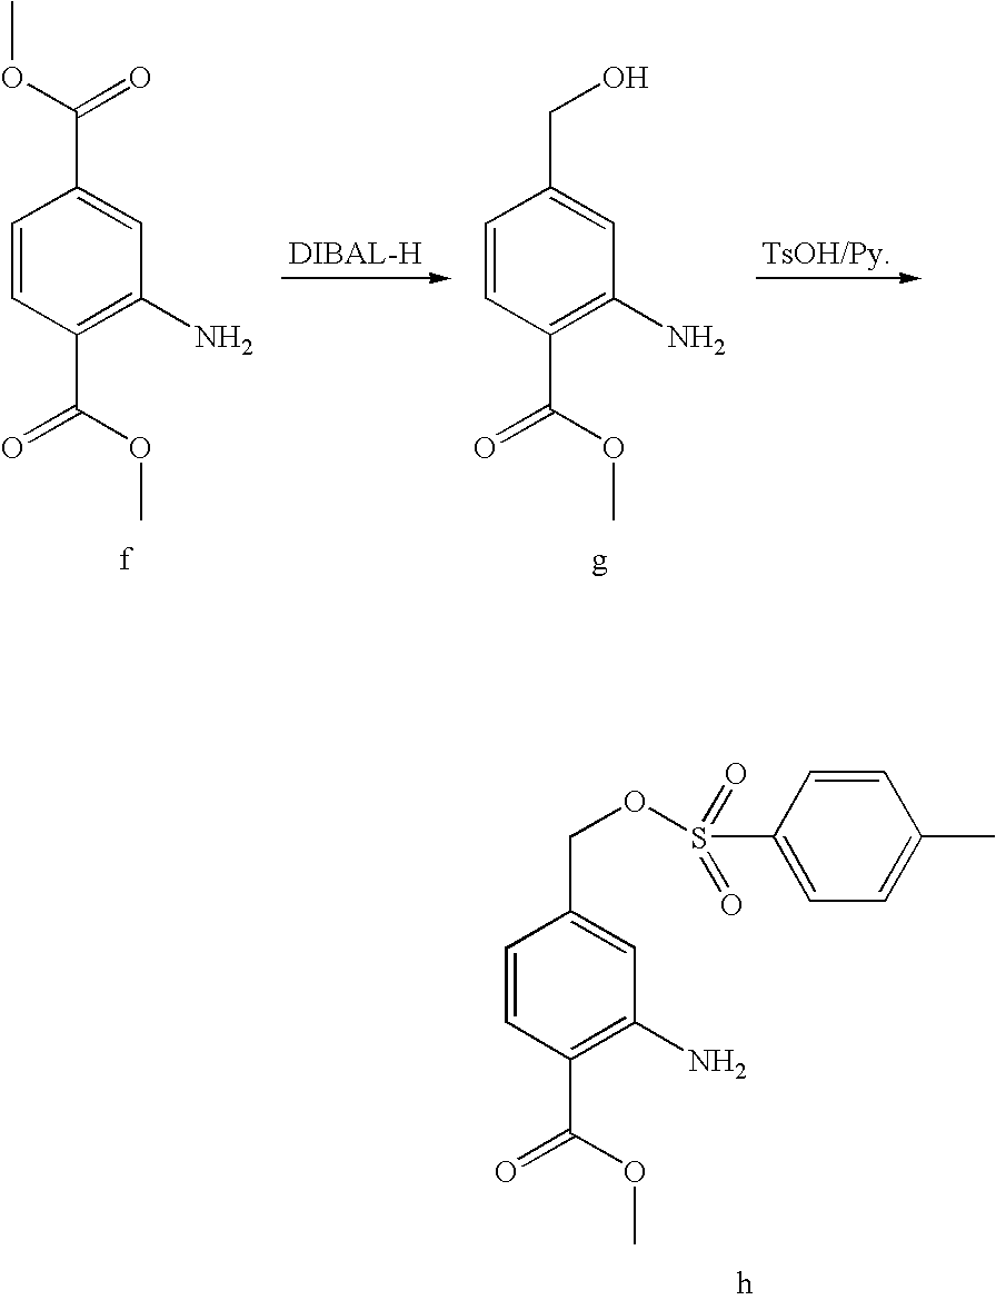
C1=CC(C(OC)=O)=C(N)C=C1C(OC)=O.C1=CC(C(OC)=O)=C(N)C=C1CO.C1=CC(C(OC)=O)=C(N)C=C1COS(C1=CC=C(C)C=C1)(=O)=O
